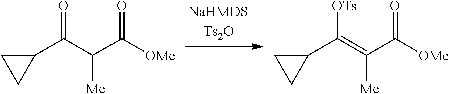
C1(C(=C(C([OMe])=O)[Me])[OTs])CC1.C1(C(C(C([OMe])=O)[Me])=O)CC1
